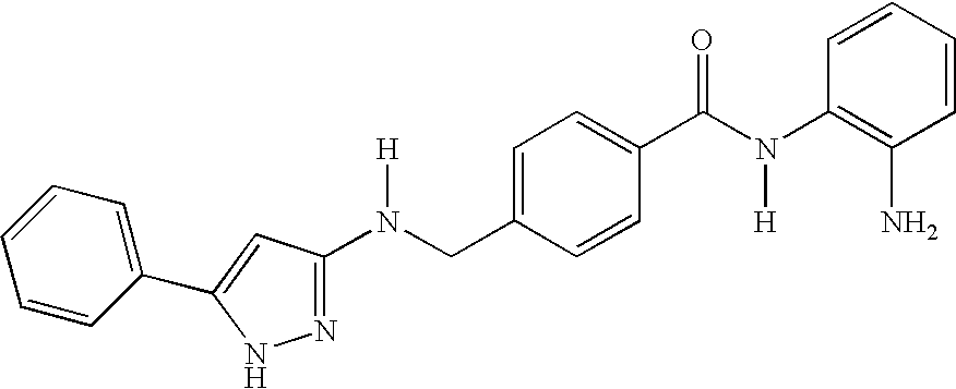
C1(CN(C2=NNC(C3=CC=CC=C3)=C2)[H])=CC=C(C(N(C2=C(N)C=CC=C2)[H])=O)C=C1
